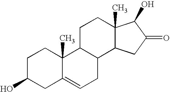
C1(O)CC2=CCC3C(C2(C)CC1)CCC1(C)C3CC(=O)C1O
